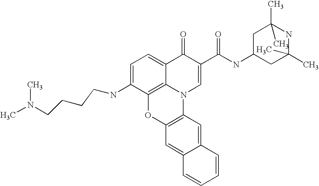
C1=C(NCCCCN(C)C)C2=C3C(=C1)C(=O)C(C(NC1CC(C)(C)NC(C)(C)C1)=O)=CN3C1=C(O2)C=C2C(=C1)C=CC=C2
